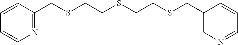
C1=CN=C(CSCCSCCSCC2=CN=CC=C2)C=C1
